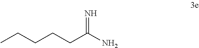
CCCCCC(N)=N
